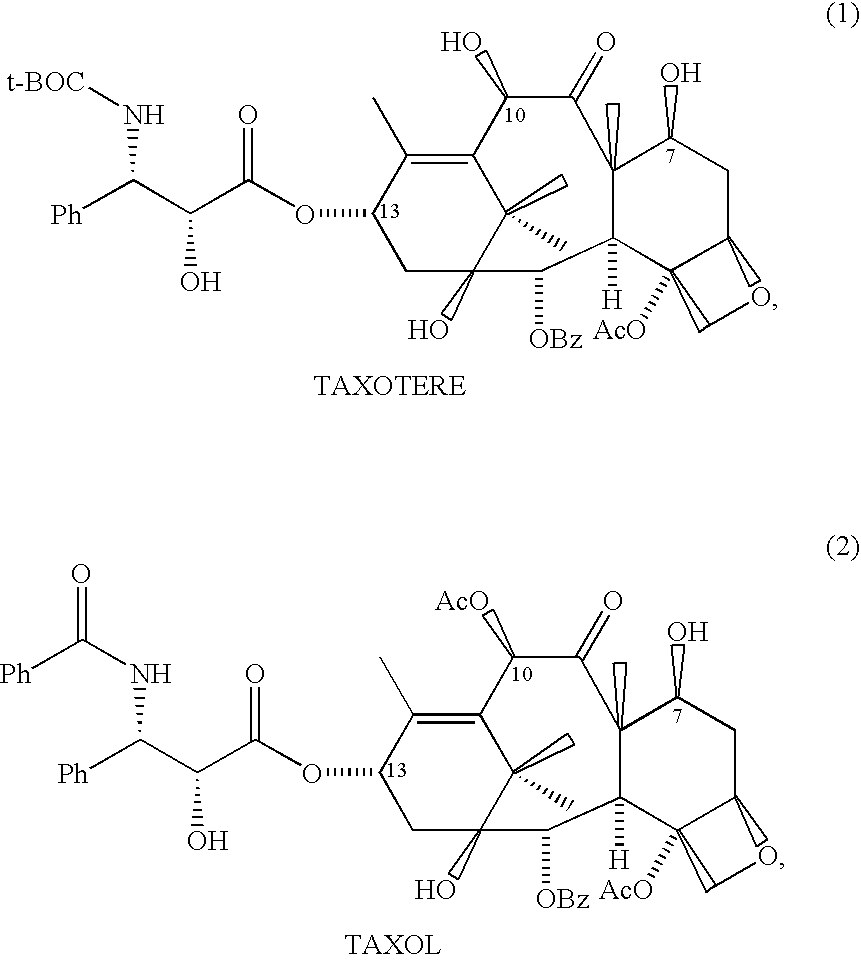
[t-BOC]NC(C(O)C(OC1CC2(O)C(C)(C)C(=C1C)C(O)C(=O)C1(C)C([H])(C2[OBz])C2([AcO])C(CC1O)OC2)=O)[Ph].C(NC(C(O)C(OC1CC2(O)C(C)(C)C(=C1C)C([AcO])C(=O)C1(C)C([H])(C2[OBz])C2([AcO])C(CC1O)OC2)=O)[Ph])(=O)[Ph]
